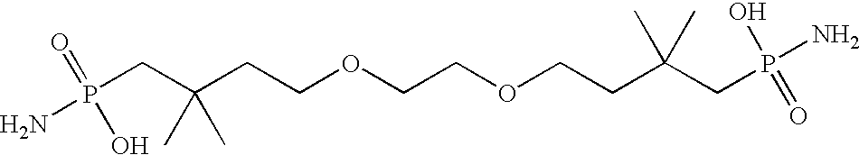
NP(CC(CCOCCOCCC(CP(N)(O)=O)(C)C)(C)C)(O)=O
